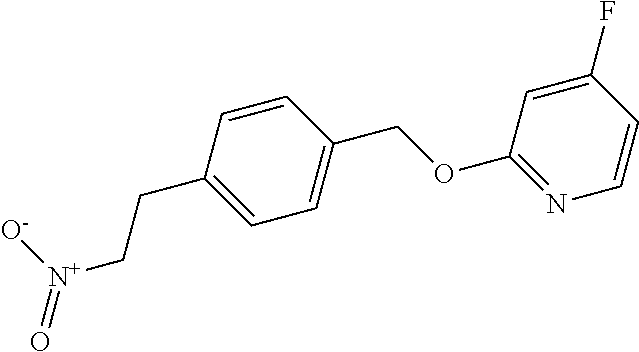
C(C1=CC=C(COC2=NC=CC(F)=C2)C=C1)C[N+](=O)[O-]
